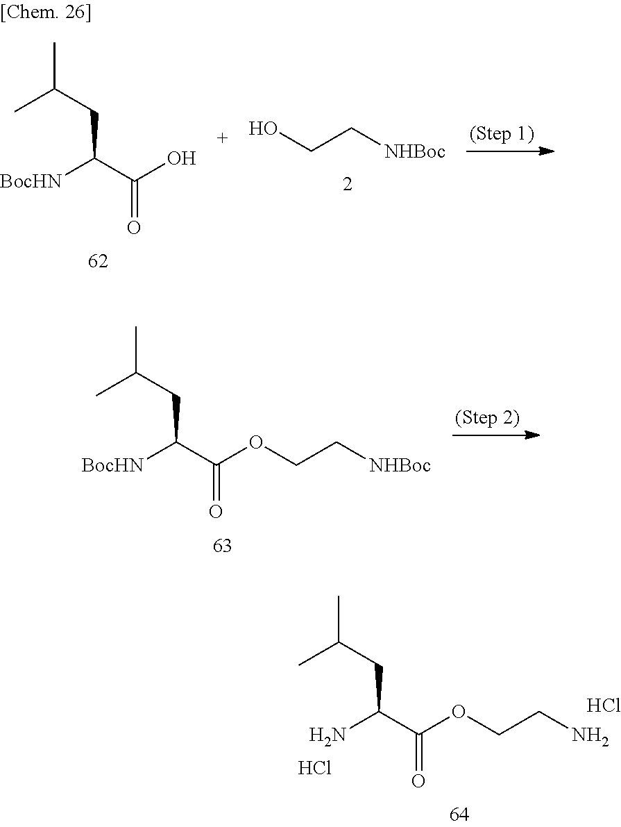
NC(C(OCCN)=O)CC(C)C.Cl.Cl.[BocHN]C(C(OCC[NHBoc])=O)CC(C)C.[BocHN]C(C(O)=O)CC(C)C.C(C[NHBoc])O
